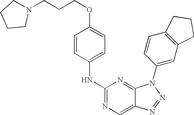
N(C1=NC=C2C(=N1)N(C1=CC3=C(C=C1)CCC3)N=N2)C1=CC=C(OCCCN2CCCC2)C=C1
